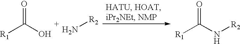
O=C(O)[R1].N[R2].O=C(N[R2])[R1]
